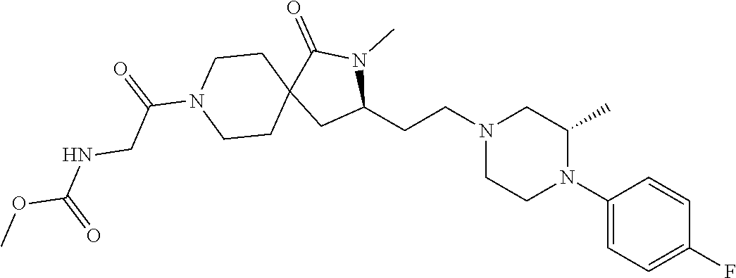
C1(N2C(C)CN(CCC3N(C)C(=O)C4(C3)CCN(C(=O)CNC(OC)=O)CC4)CC2)=CC=C(F)C=C1
